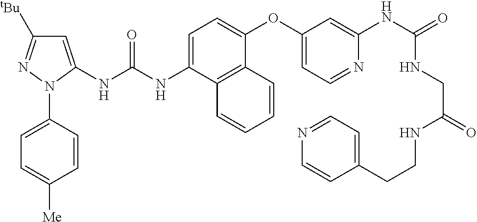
C1=C(NC(NC2=CC([tBu])=NN2C2=CC=C([Me])C=C2)=O)C2=C(C(OC3=CC=NC(NC(=O)NCC(NCCC4=CC=NC=C4)=O)=C3)=C1)C=CC=C2
